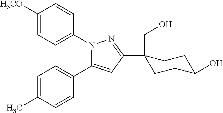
C1=C(C)C=CC(C2=CC(C3(CO)CCC(O)CC3)=NN2C2=CC=C([H3CO])C=C2)=C1
